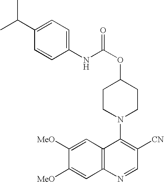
C1(C(C)C)=CC=C(NC(OC2CCN(C3=C([CN])C=NC4=C3C=C([MeO])C([MeO])=C4)CC2)=O)C=C1
